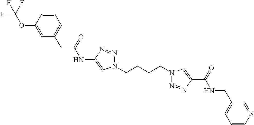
C1(NC(CC2=CC=CC(OC(F)(F)F)=C2)=O)=CN(CCCCN2N=NC(C(=O)NCC3=CC=CN=C3)=C2)N=N1
